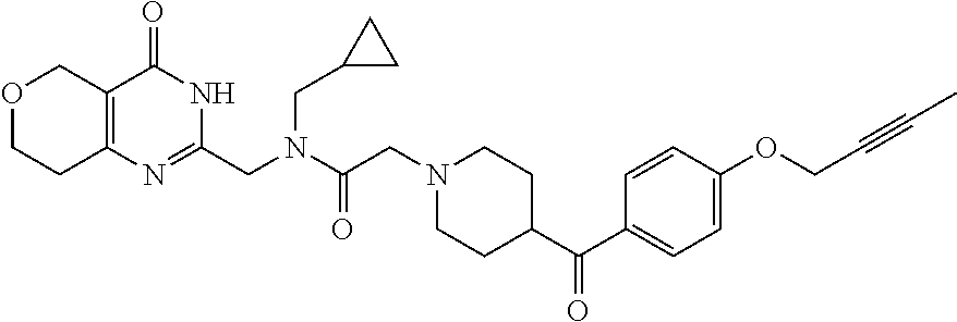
O1CCC2=C(C1)C(=O)NC(CN(CC1CC1)C(CN1CCC(C(C3=CC=C(OCC#CC)C=C3)=O)CC1)=O)=N2
